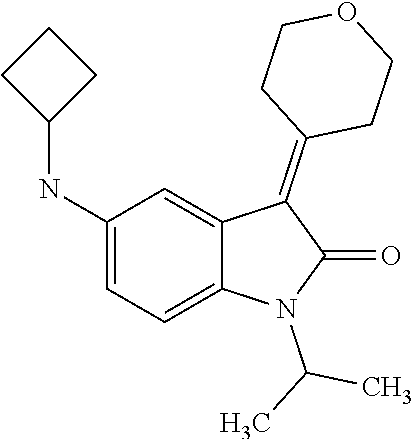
N1(C(C)C)C(=O)C(=C2CCOCC2)C2=CC(NC3CCC3)=CC=C12
